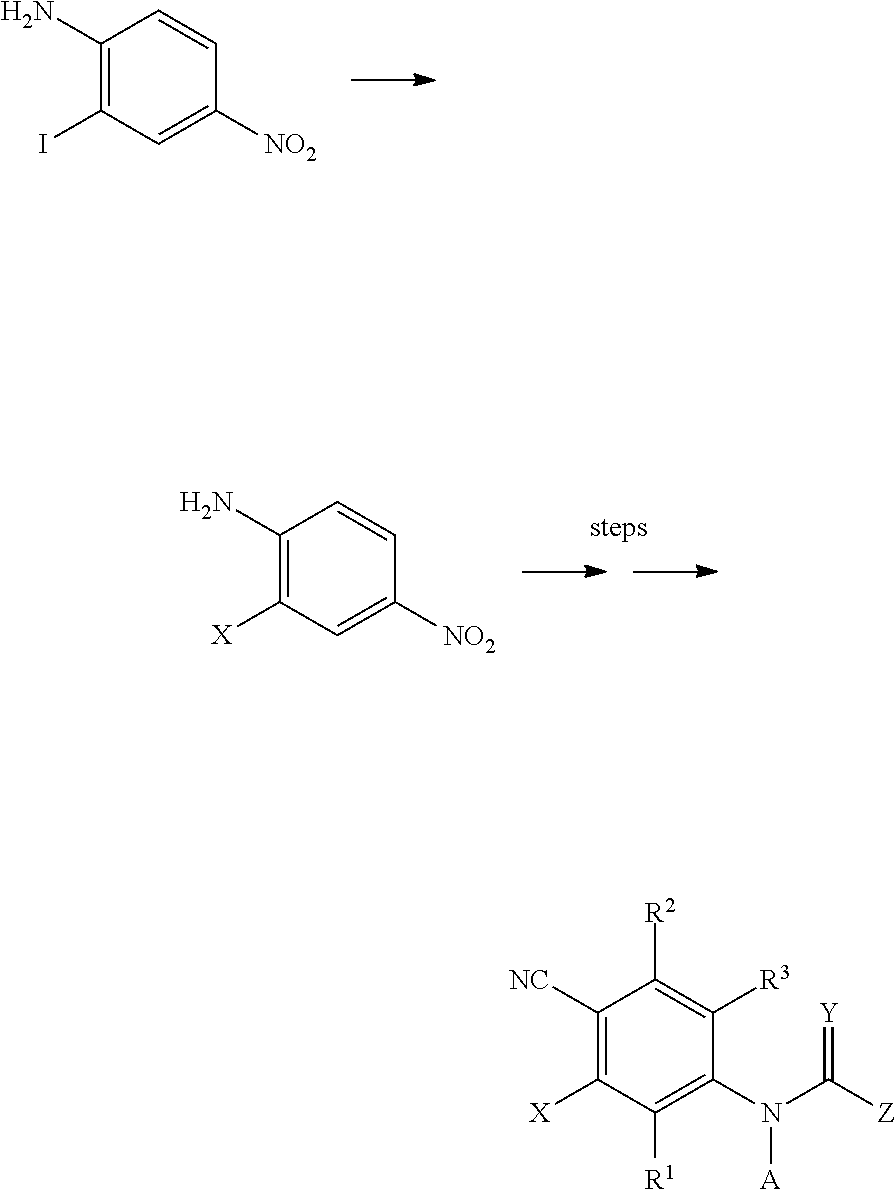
C1(N)=C(I)C=C([NO2])C=C1.C1(N)=C([X])C=C([NO2])C=C1.C1([NC])=C([X])C([R1])=C(N(C([Z])=[Y])[A])C([R3])=C1[R2]
